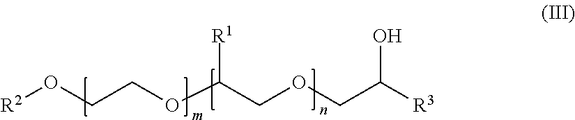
[R2]OCCOC(COCC([R3])O)[R1]
